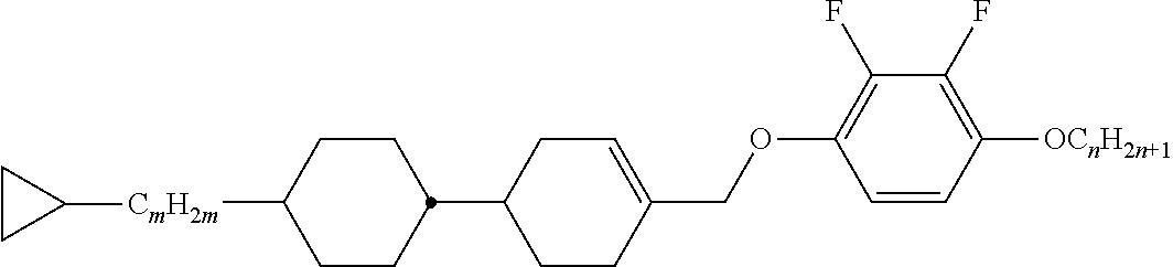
C1CC(C2CCC(COC3=C(F)C(F)=C([OCnH2n+1])C=C3)=CC2)CCC1[CmH2m]C1CC1
